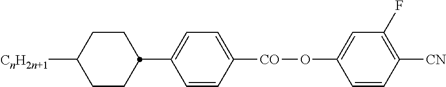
[CnH2n+1]C1CCC(C2=CC=C([CO]OC3=CC(F)=C([CN])C=C3)C=C2)CC1
